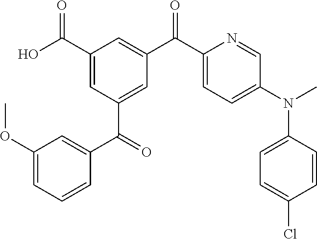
C1(C(O)=O)=CC(C(C2=CC(OC)=CC=C2)=O)=CC(C(C2=CC=C(N(C)C3=CC=C(Cl)C=C3)C=N2)=O)=C1
